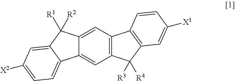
C12=CC3=C(C=C1C1=CC=C([X2])C=C1C2([R2])[R1])C([R3])([R4])C1=C3C=CC([X1])=C1
